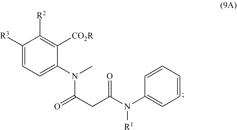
C1([R3])=CC=C(N(C(CC(N(C2=CC=CC=C2)[R1])=O)=O)C)C([CO2R])=C1[R2]
